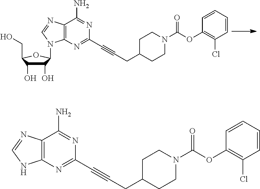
C1(O)C(O)C(CO)OC1N1C2=C(N=C1)C(N)=NC(C#CCC1CCN(C(OC3=C(Cl)C=CC=C3)=O)CC1)=N2.C12=C(N=CN1)C(N)=NC(C#CCC1CCN(C(OC3=C(Cl)C=CC=C3)=O)CC1)=N2
